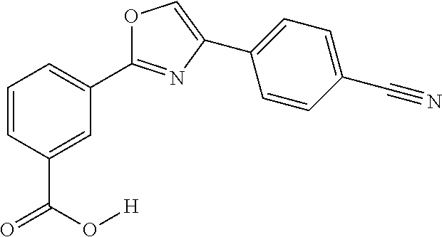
O1C(C2=CC=CC(C(=O)O[H])=C2)=NC(C2=CC=C(C#N)C=C2)=C1
